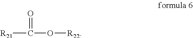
[R21]C(=O)O[R22]
